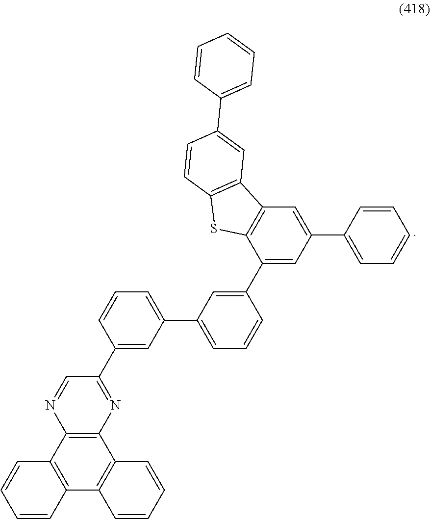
C12=C(C3=C(C4=C1C=CC=C4)C=CC=C3)N=CC(C1=CC(C3=CC=CC(C4=CC(C5=CC=CC=C5)=CC5=C4SC4=C5C=C(C5=CC=CC=C5)C=C4)=C3)=CC=C1)=N2
